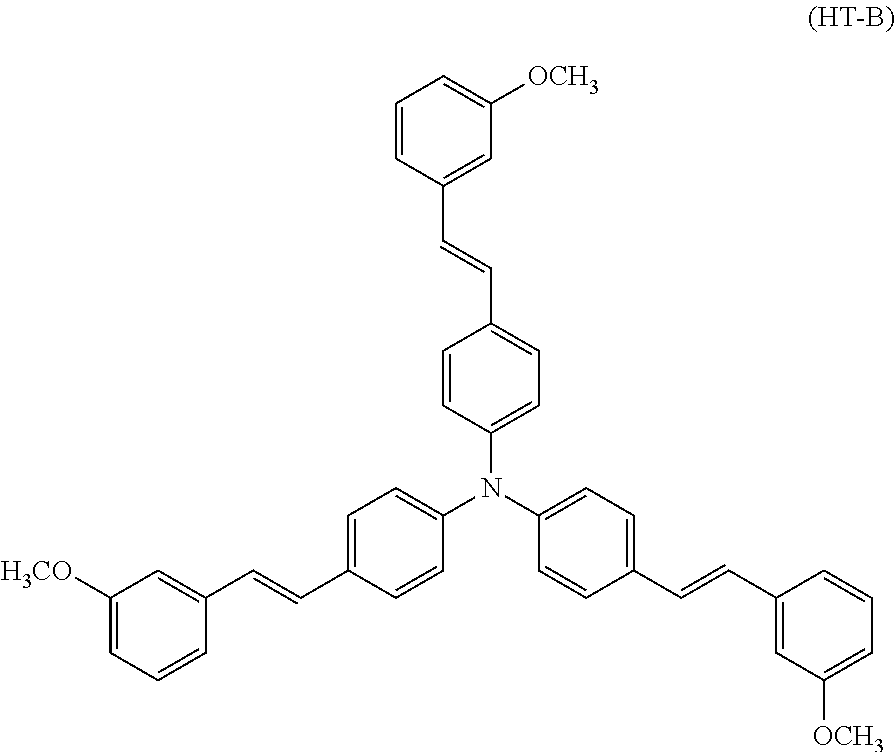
C1=CC(C=CC2=CC=C(N(C3=CC=C(C=CC4=CC([H3CO])=CC=C4)C=C3)C3=CC=C(C=CC4=CC([OCH3])=CC=C4)C=C3)C=C2)=CC([OCH3])=C1
